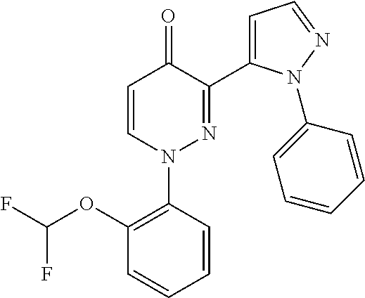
C1=CN(C2=C(OC(F)F)C=CC=C2)N=C(C2=CC=NN2C2=CC=CC=C2)C1=O
